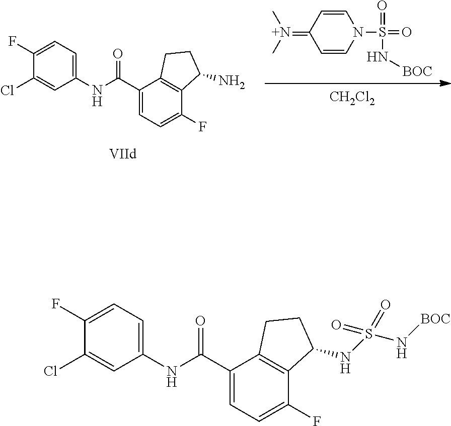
C1=CN(S(=O)(=O)N[BOC])C=CC1=[N+](C)C.[CH2Cl2].C1(Cl)=CC(NC(C2=CC=C(F)C3=C2CCC3N)=O)=CC=C1F.C1(Cl)=CC(NC(C2=CC=C(F)C3=C2CCC3NS(=O)(=O)N[BOC])=O)=CC=C1F
